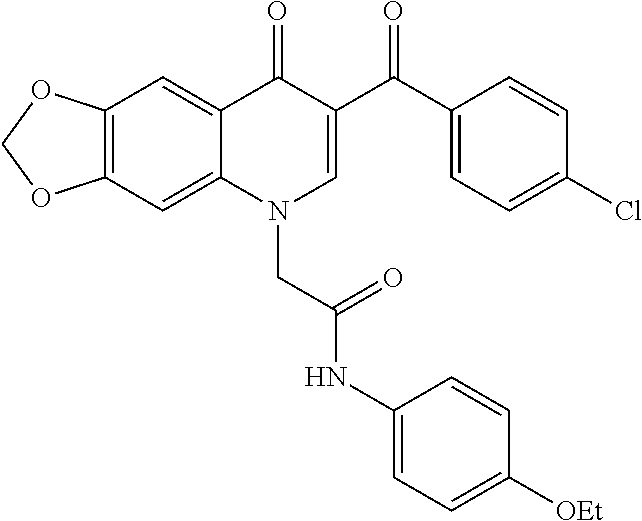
C12=C(C=C3C(=C1)C(=O)C(C(C1=CC=C(Cl)C=C1)=O)=CN3CC(NC1=CC=C([OEt])C=C1)=O)OCO2
